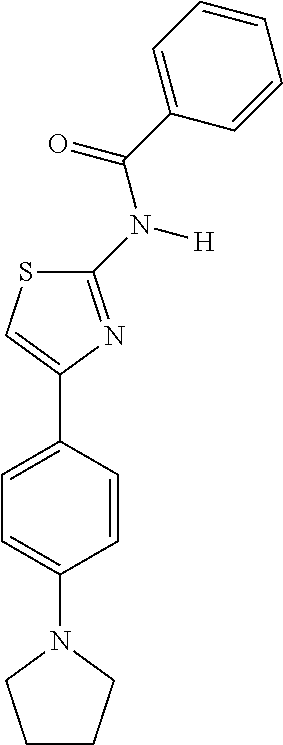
C1(N([H])C(C2=CC=CC=C2)=O)=NC(C2=CC=C(N3CCCC3)C=C2)=CS1
